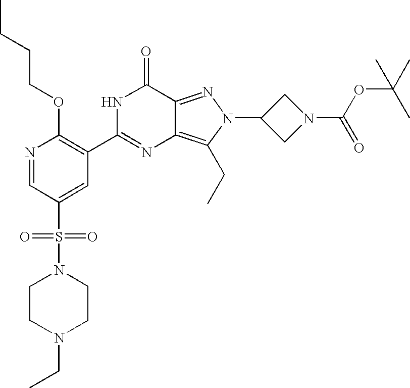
N1=CC(S(N2CCN(CC)CC2)(=O)=O)=CC(C2=NC3=C(CC)N(C4CN(C(=O)OC(C)(C)C)C4)N=C3C(=O)N2)=C1OCCCC
